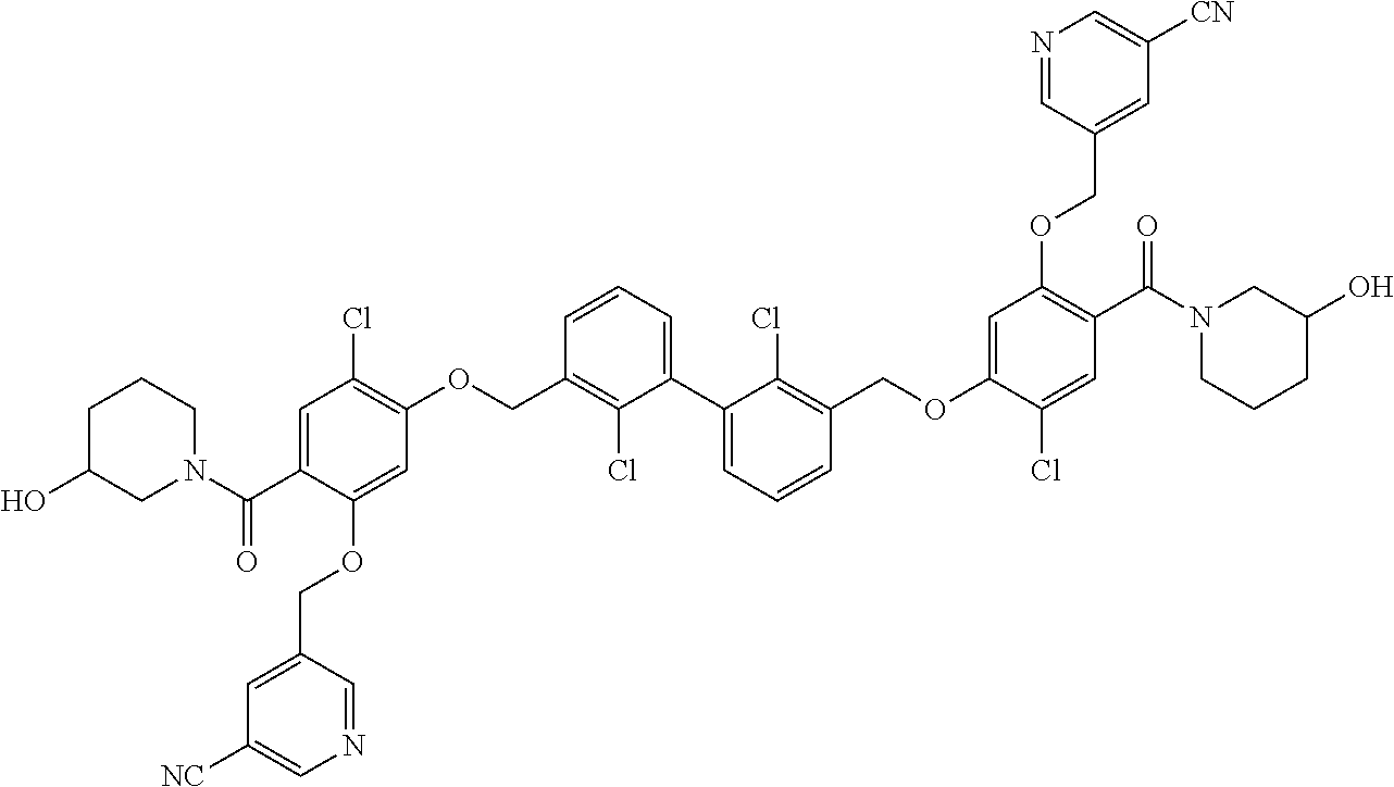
C1=C(C(N2CCCC(O)C2)=O)C(OCC2=CC([NC])=CN=C2)=CC(OCC2=C(Cl)C(C3=CC=CC(COC4=CC(OCC5=CC([CN])=CN=C5)=C(C(=O)N5CCCC(O)C5)C=C4Cl)=C3Cl)=CC=C2)=C1Cl
